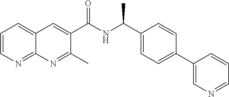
C1=CN=C2C(=C1)C=C(C(NC(C1=CC=C(C3=CN=CC=C3)C=C1)C)=O)C(C)=N2
